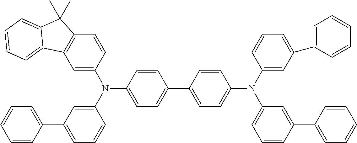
C1=C(N(C2=CC(C3=CC=CC=C3)=CC=C2)C2=CC=C(C3=CC=C(N(C4=CC=CC(C5=CC=CC=C5)=C4)C4=CC(C5=CC=CC=C5)=CC=C4)C=C3)C=C2)C=CC2=C1C1=CC=CC=C1C2(C)C
